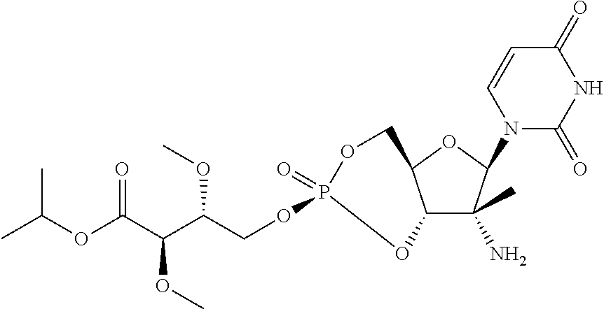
C12C(C)(N)C(N3C(=O)NC(=O)C=C3)OC1COP(=O)(OCC(C(C(OC(C)C)=O)OC)OC)O2
